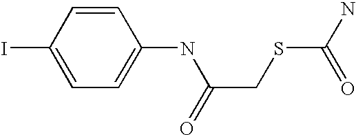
C1=C(NC(CSC(N)=O)=O)C=CC(I)=C1
